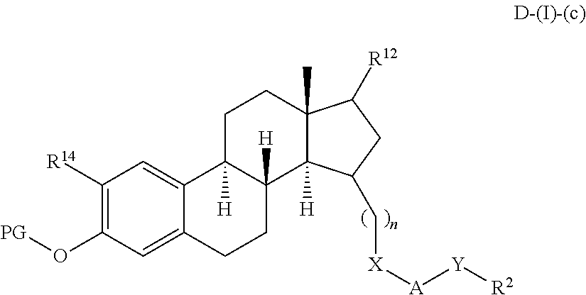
C1([R14])=C(O[PG])C=C2C(=C1)C1([H])C([H])(CC2)C2([H])C(C)(CC1)C([R12])CC2C[X][A][Y][R2]
